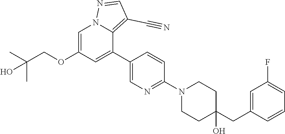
C1=C(OCC(C)(C)O)C=C(C2=CN=C(N3CCC(CC4=CC(F)=CC=C4)(O)CC3)C=C2)C2=C(C#N)C=NN12
